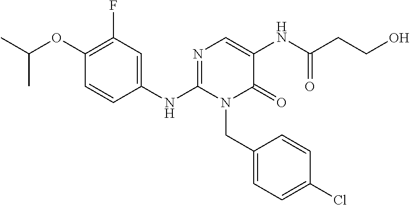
C1(OC(C)C)=C(F)C=C(NC2=NC=C(NC(CCO)=O)C(=O)N2CC2=CC=C(Cl)C=C2)C=C1
